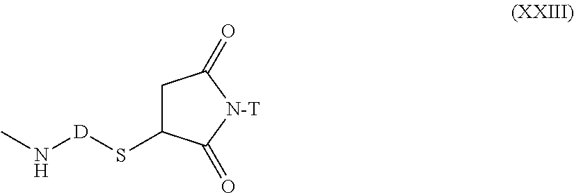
C1C(S[D]NC)C(=O)[N-T]C1=O
